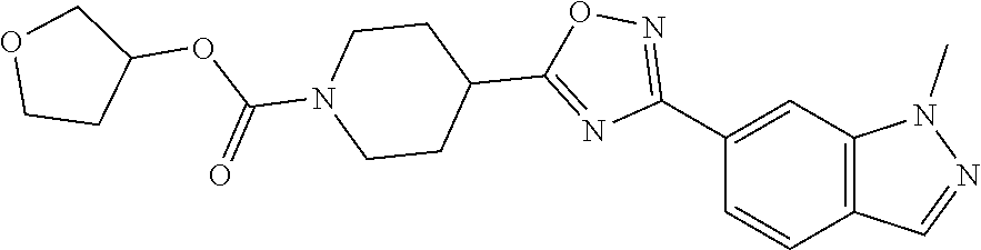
C1(C2=NOC(C3CCN(C(OC4COCC4)=O)CC3)=N2)=CC2=C(C=C1)C=NN2C
